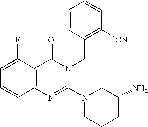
C1=C(F)C2=C(C=C1)N=C(N1CCCC(N)C1)N(CC1=C([CN])C=CC=C1)C2=O
